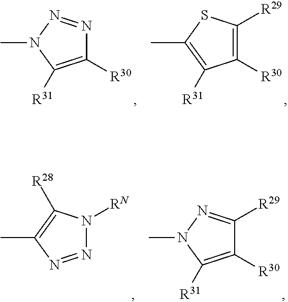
C1([R30])=C([R31])N(C)N=N1.C1([R30])=C([R29])SC(C)=C1[R31].N1=NC(C)=C([R28])N1[RN].C1([R30])=C([R31])N(C)N=C1[R29]
